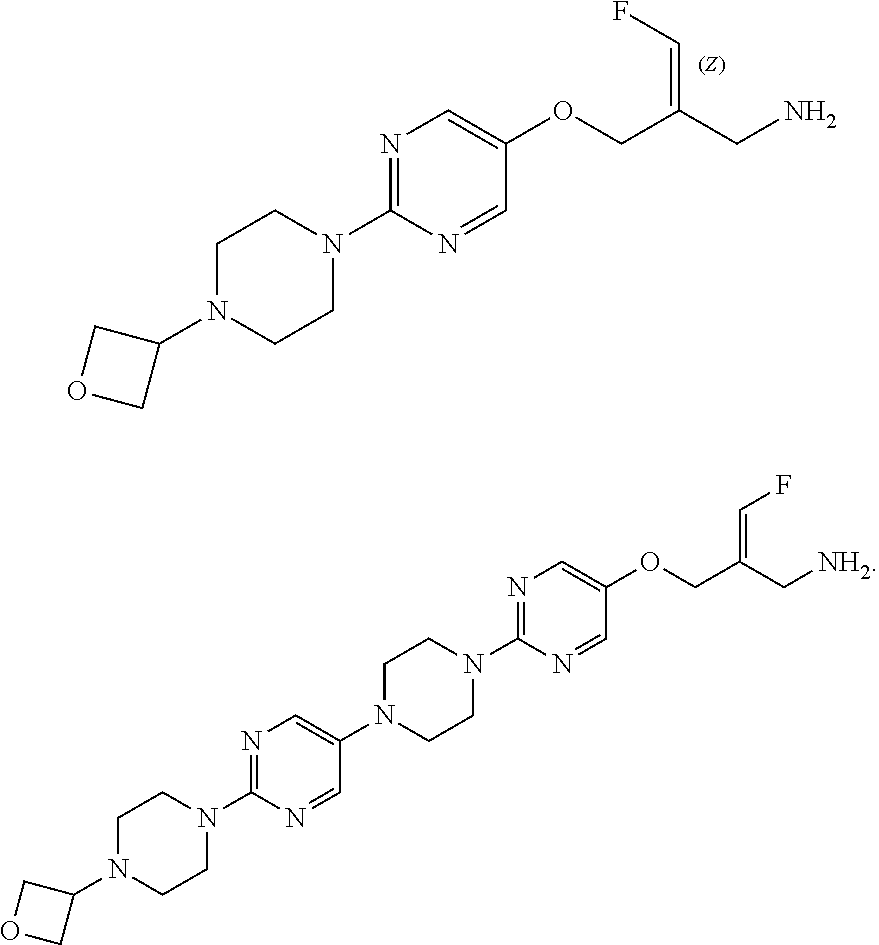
N1(C2=NC=C(OCC(=CF)CN)C=N2)CCN(C2COC2)CC1.N1(C2=NC=C(N3CCN(C4=NC=C(OCC(=CF)C[NH2])C=N4)CC3)C=N2)CCN(C2COC2)CC1
